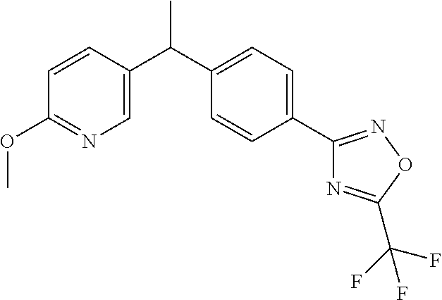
CC(C1=CN=C(OC)C=C1)C1=CC=C(C2=NOC(C(F)(F)F)=N2)C=C1
